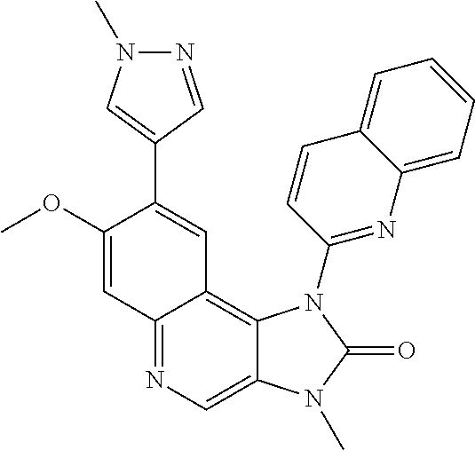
C1(OC)=CC2=NC=C3C(=C2C=C1C1=CN(C)N=C1)N(C1=NC2=CC=CC=C2C=C1)C(=O)N3C
